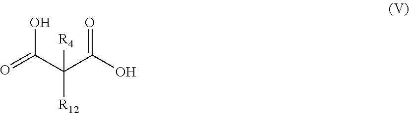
[R12]C(C(=O)O)(C(O)=O)[R4]
